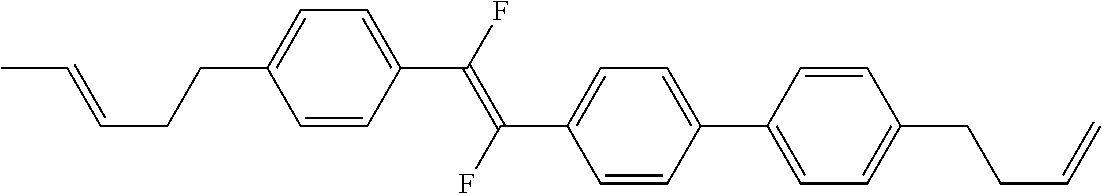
C1=CC(C(=C(C2=CC=C(C3=CC=C(CCC=C)C=C3)C=C2)F)F)=CC=C1CCC=CC
